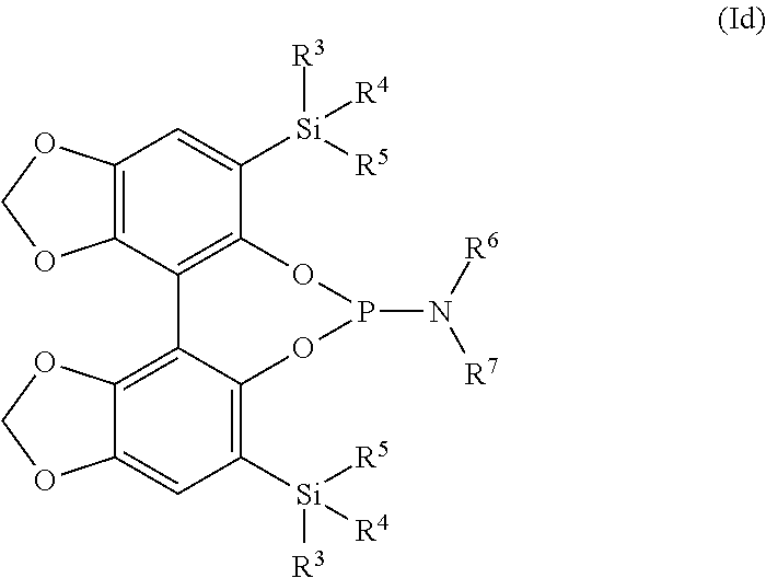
C12=C(C3=C(C([Si]([R4])([R3])[R5])=C1)OP(N([R7])[R6])OC1=C([Si]([R3])([R4])[R5])C=C4C(=C31)OCO4)OCO2
